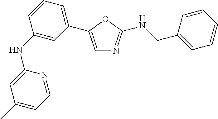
C1(NC2=CC(C3=CN=C(NCC4=CC=CC=C4)O3)=CC=C2)=CC(C)=CC=N1
